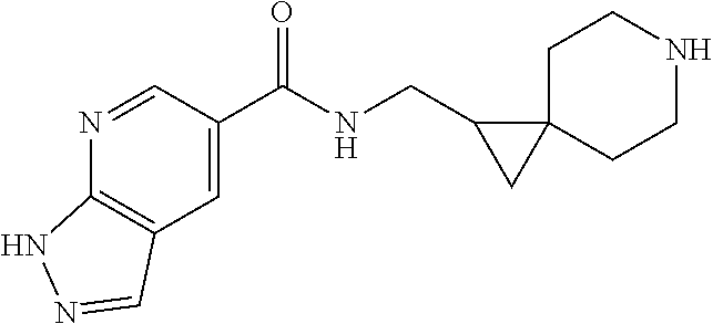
C1(C(NCC2CC23CCNCC3)=O)=CC2=C(N=C1)NN=C2
